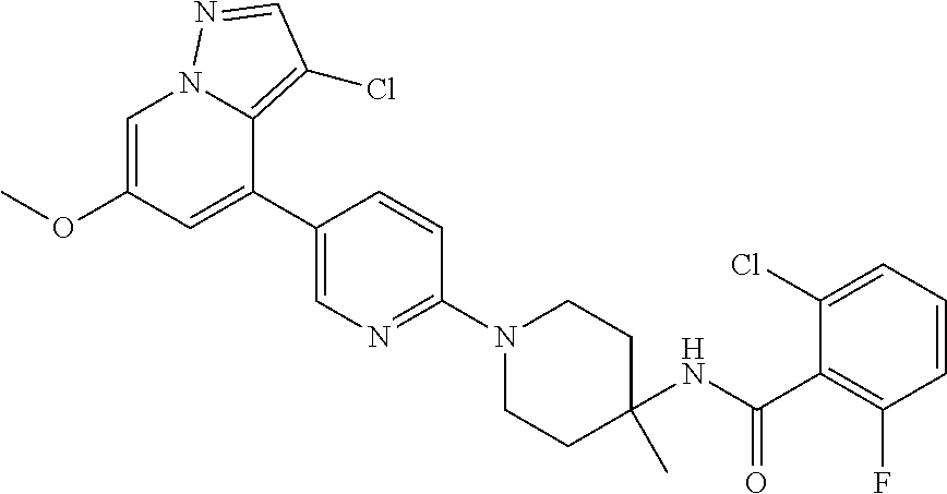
C1=C(OC)C=C(C2=CN=C(N3CCC(NC(C4=C(F)C=CC=C4Cl)=O)(C)CC3)C=C2)C2=C(Cl)C=NN12
